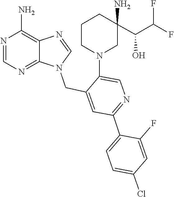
C1=NC2=C(N)N=CN=C2N1CC1=CC(C2=CC=C(Cl)C=C2F)=NC=C1N1CC(N)(C(C(F)F)O)CCC1
